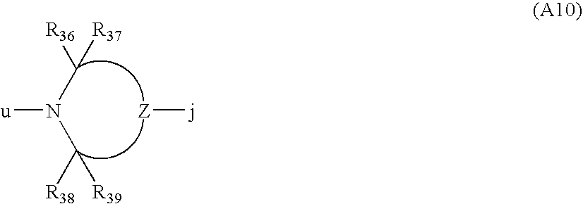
[u]N(C([R36])[R37])C([R38])[R39].[Z][j]
